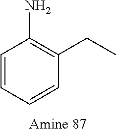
NC1=C(CC)C=CC=C1
